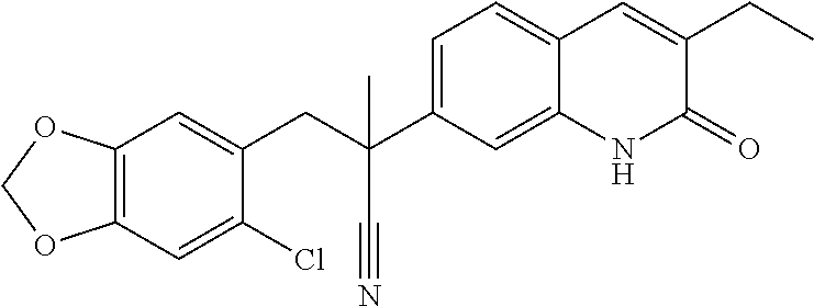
ClC1=CC2=C(C=C1CC(C#N)(C1=CC=C3C(=C1)NC(=O)C(CC)=C3)C)OCO2
